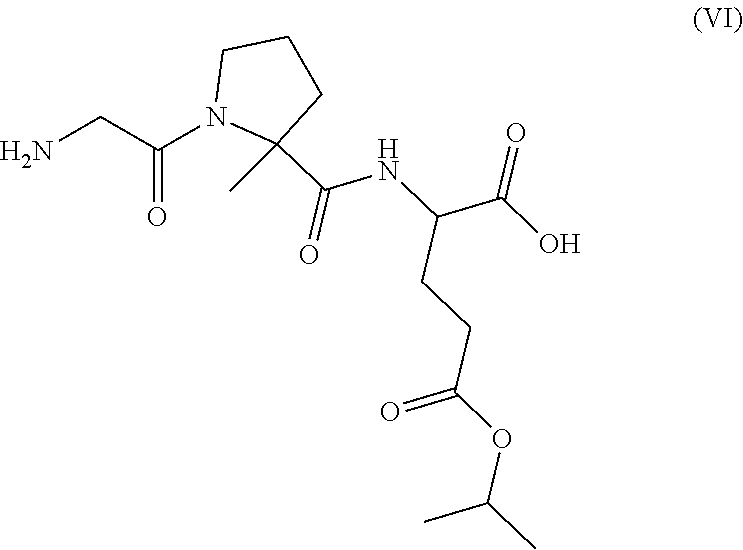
NCC(N1C(C)(C(=O)NC(CCC(=O)OC(C)C)C(O)=O)CCC1)=O
